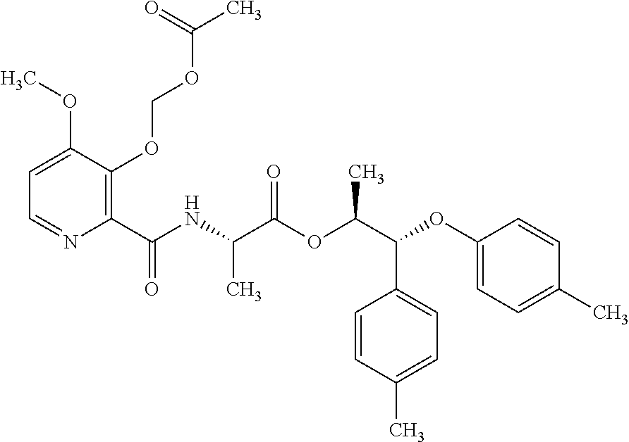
C1=C(OC)C(OCOC(C)=O)=C(C(NC(C(OC(C(OC2=CC=C(C)C=C2)C2=CC=C(C)C=C2)C)=O)C)=O)N=C1
